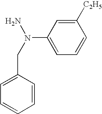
C(N(N)C1=CC=CC([C2H5])=C1)C1=CC=CC=C1
